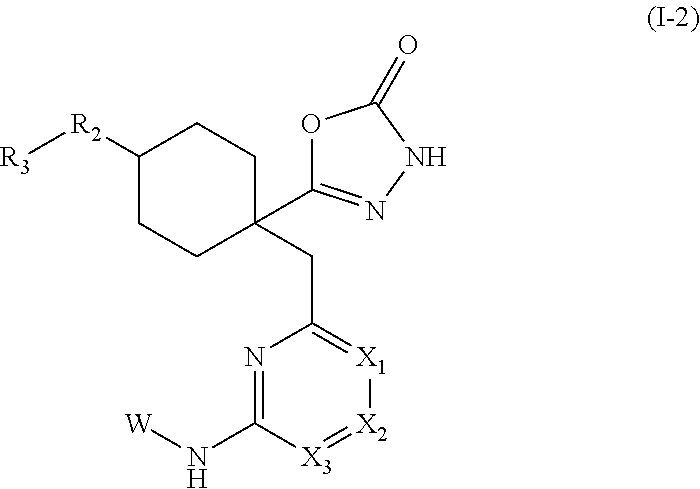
N1=C(N[W])[X3]=[X2][X1]=C1CC1(C2=NNC(=O)O2)CCC([R2][R3])CC1
